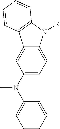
C1(N(C2=CC=CC=C2)C)=CC=C2C(=C1)C1=C(N2[R])C=CC=C1
